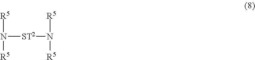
N([ST2]N([R5])[R5])([R5])[R5]
